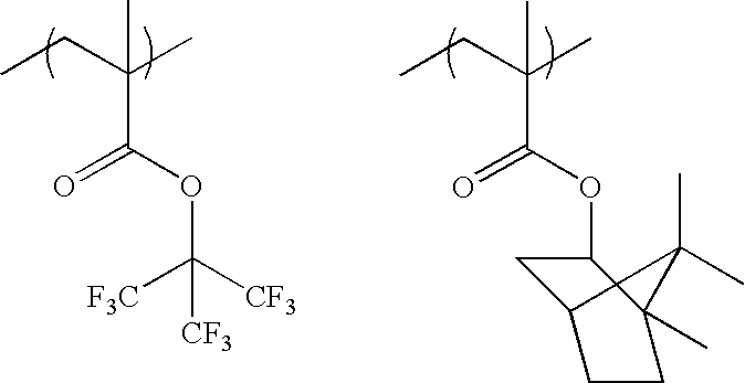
CCC(C)(C(OC([CF3])([F3C])[CF3])=O)C.CCC(C)(C(OC1CC2CCC1(C)C2(C)C)=O)C
